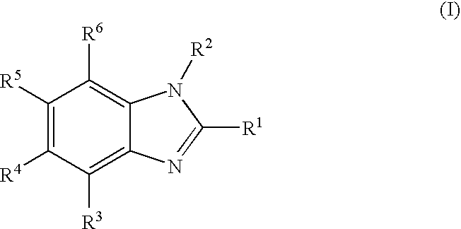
C1([R5])=C([R4])C([R3])=C2C(=C1[R6])N([R2])C([R1])=N2
